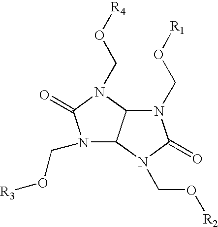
N1(CO[R1])C2C(N(CO[R2])C1=O)N(CO[R3])C(=O)N2CO[R4]
